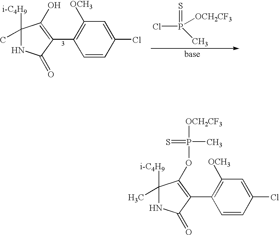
C1([i-C4H9])(C)NC(=O)C(C2=C([OCH3])C=C(Cl)C=C2)=C1OP(=S)(C)[OCH2CF3].C1([i-C4H9])(C)NC(=O)C(C2=C([OCH3])C=C(Cl)C=C2)=C1O.ClP(=S)([OCH2CF3])C
